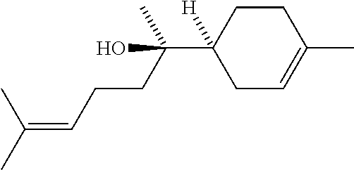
C1C=C(C)CCC1(C(C)(O)CCC=C(C)C)[H]
